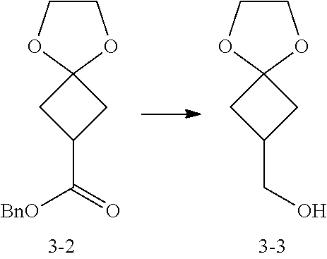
C1(C(=O)[BnO])CC2(C1)OCCO2.C1(CO)CC2(C1)OCCO2
